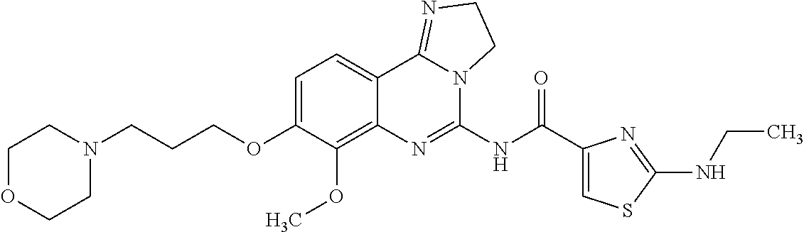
C1OCCN(CCCOC2=CC=C3C(=C2OC)N=C(NC(C2=CSC(NCC)=N2)=O)N2C3=NCC2)C1
